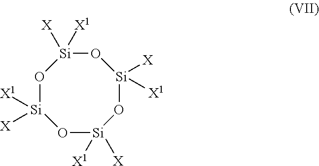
O1[Si]([X1])([X])O[Si]([X1])([X])O[Si]([X])([X1])O[Si]1([X])[X1]
